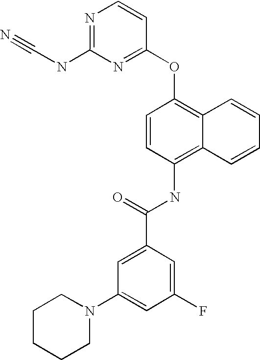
N1=C(NC#N)N=C(OC2=C3C(=C(NC(C4=CC(N5CCCCC5)=CC(F)=C4)=O)C=C2)C=CC=C3)C=C1
